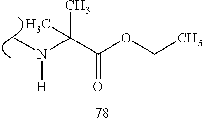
C(C(OCC)=O)(C)(N([H])C)C
